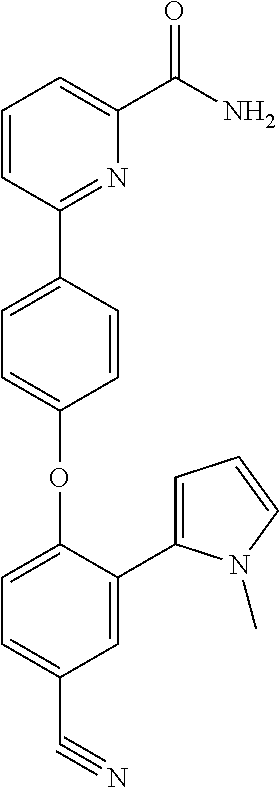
C1=C(C2=CC=CN2C)C(OC2=CC=C(C3=NC(C(=O)N)=CC=C3)C=C2)=CC=C1C#N
